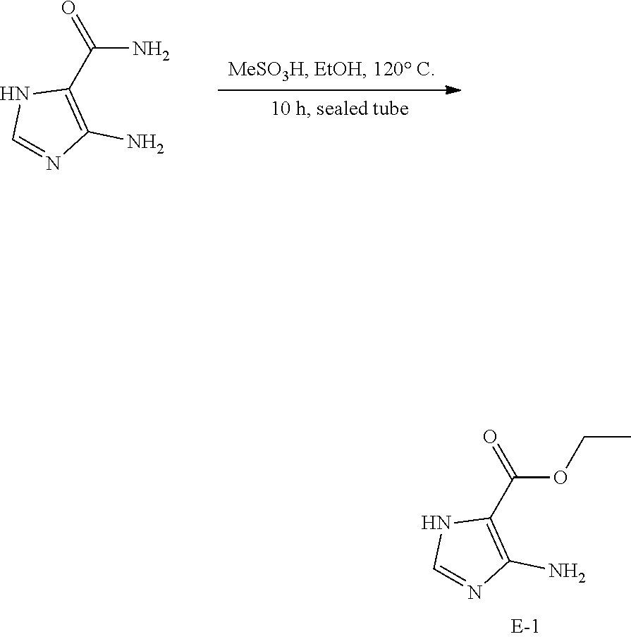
O=C(C1=C(N)N=CN1)N.O=C(C1=C(N)N=CN1)OCC
